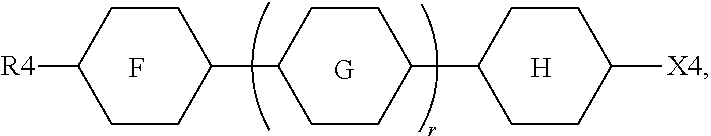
[R4]C1CCC(C2CCC(C3CCC([X4])CC3)CC2)CC1.F.[H]
